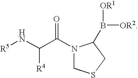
N1(C(C(N[R5])[R4])=O)CSCC1B([OR1])[OR2]
